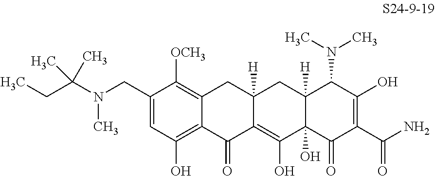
C1(CN(C(CC)(C)C)C)=CC(O)=C2C(=C1[OCH3])CC1([H])C(=C(O)C3(O)C([H])(C1)C(N(C)C)C(O)=C(C(N)=O)C3=O)C2=O
